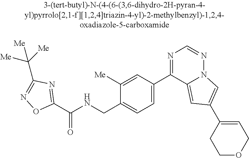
C1(C(NCC2=CC=C(C3=NC=NN4C3=CC(C3=CCOCC3)=C4)C=C2[Me])=O)=NC(C([Me])([Me])[Me])=NO1
